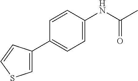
C1=C(C2=CC=C(NC(C)=O)C=C2)C=CS1
